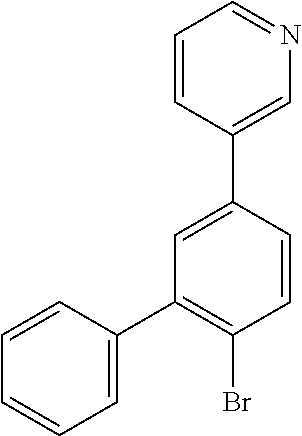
C1=CC(C2=CC(C3=CC=CC=C3)=C(Br)C=C2)=CN=C1
